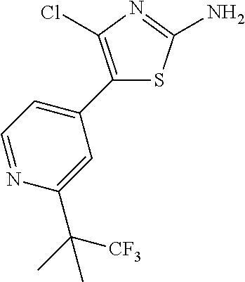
C1(C2=CC=NC(C(C)([CF3])C)=C2)=C(Cl)N=C(N)S1
